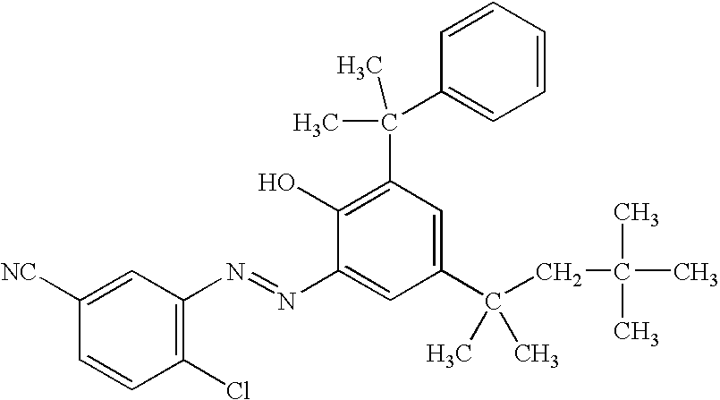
C1=CC(Cl)=C(N=NC2=CC(C(CC(C)(C)C)(C)C)=CC(C(C)(C)C3=CC=CC=C3)=C2O)C=C1[NC]
